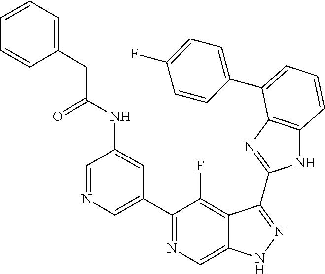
C1=NC=C(C2=NC=C3C(=C2F)C(C2=NC4=C(N2)C=CC=C4C2=CC=C(F)C=C2)=NN3)C=C1NC(CC1=CC=CC=C1)=O
